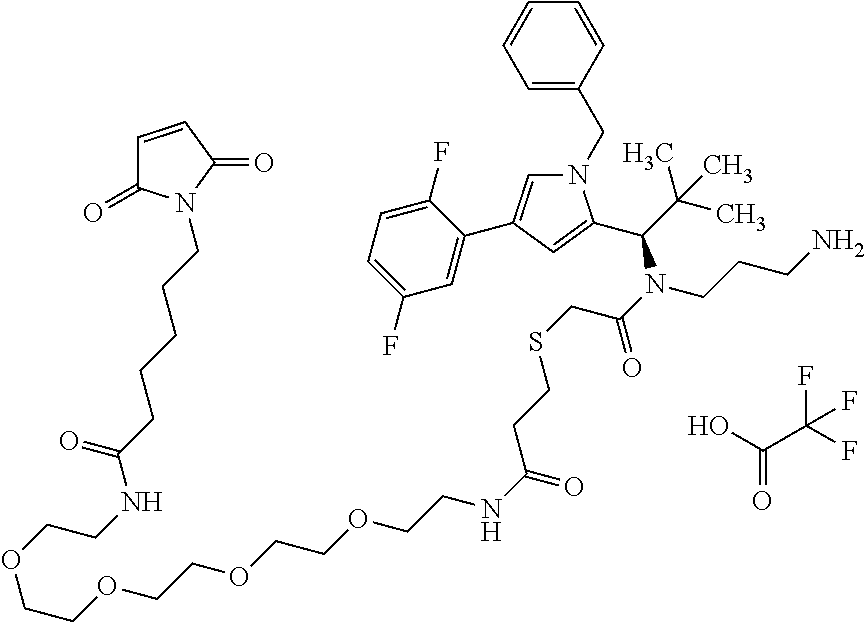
C(CSCC(N(CCCN)C(C(C)(C)C)C1=CC(C2=CC(F)=CC=C2F)=CN1CC1=CC=CC=C1)=O)C(NCCOCCOCCOCCOCCNC(CCCCCN1C(=O)C=CC1=O)=O)=O.O=C(O)C(F)(F)F
